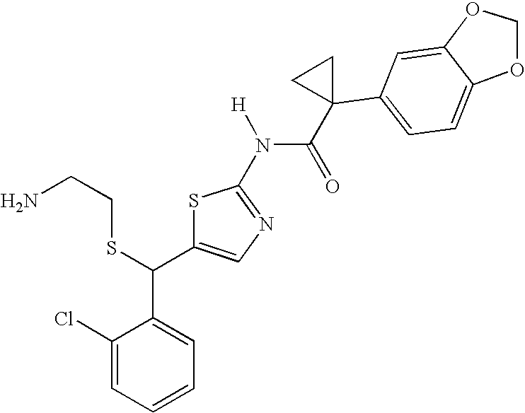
C1(Cl)=CC=CC=C1C(C1=CN=C(N(C(=O)C2(C3=CC=C4C(=C3)OCO4)CC2)[H])S1)SCCN
